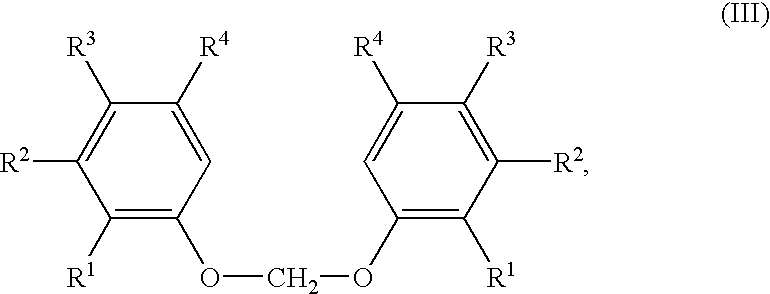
C1([R1])=C(OCOC2=C([R1])C([R2])=C([R3])C([R4])=C2)C=C([R4])C([R3])=C1[R2]
